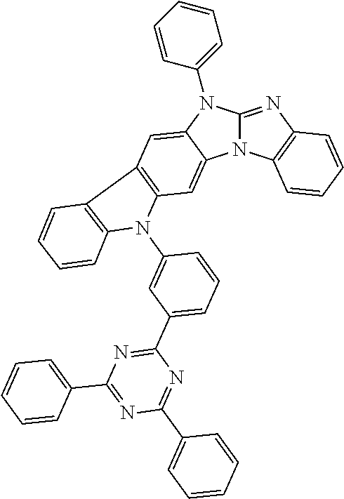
N12C(=NC3=C1C=CC=C3)N(C1=CC=CC=C1)C1=CC3=C(C=C21)N(C1=CC(C2=NC(C4=CC=CC=C4)=NC(C4=CC=CC=C4)=N2)=CC=C1)C1=C3C=CC=C1
